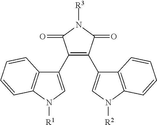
C1(C2=CN([R1])C3=C2C=CC=C3)=C(C2=CN([R2])C3=C2C=CC=C3)C(=O)N([R3])C1=O
